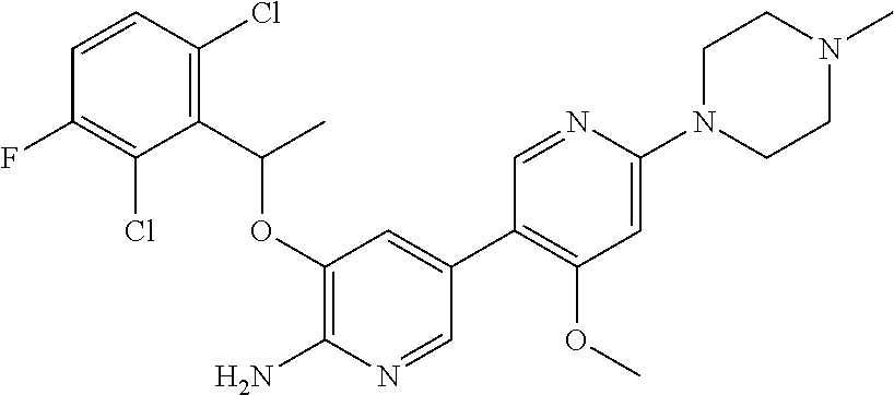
C1(OC(C2=C(Cl)C=CC(F)=C2Cl)C)=C(N)N=CC(C2=C(OC)C=C(N3CCN(C)CC3)N=C2)=C1
